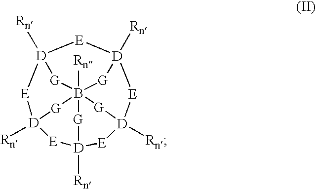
[E]1[D]2([Rn])[G]B345([Rn])[G][D]1([Rn])[E][D]([Rn])([E][D]([Rn])([G]3)[E][D]([Rn])([G]4)[E]2)[G]5
